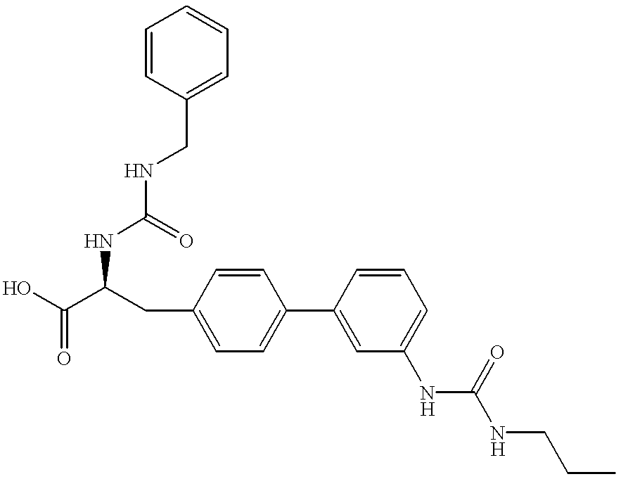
OC(C(CC1=CC=C(C2=CC(NC(NCCC)=O)=CC=C2)C=C1)NC(=O)NCC1=CC=CC=C1)=O
